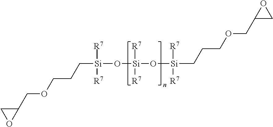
C([Si](O[Si](O[Si](CCCOCC1CO1)([R7])[R7])([R7])[R7])([R7])[R7])CCOCC1CO1
